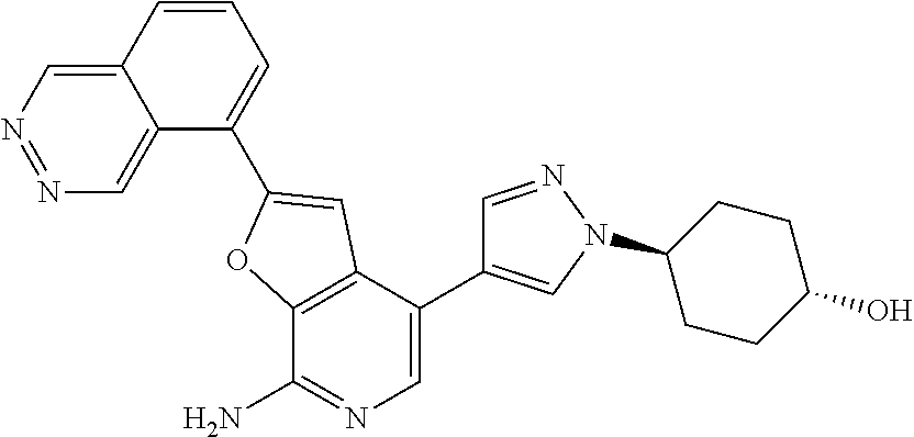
C12=C(C(C3=CN(C4CCC(O)CC4)N=C3)=CN=C1N)C=C(C1=CC=CC3=CN=NC=C13)O2
